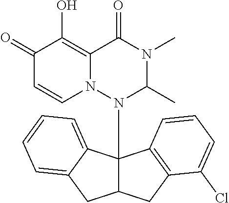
C1(=O)C=CN2C(=C1O)C(=O)N(C)C(C)N2C12C(CC3=C1C=CC=C3Cl)CC1=CC=CC=C21
